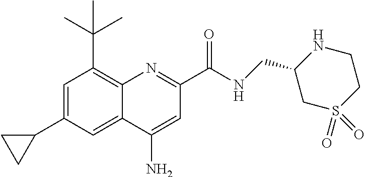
C12=C(C(C)(C)C)C=C(C3CC3)C=C1C(N)=CC(C(NCC1NCCS(=O)(=O)C1)=O)=N2
